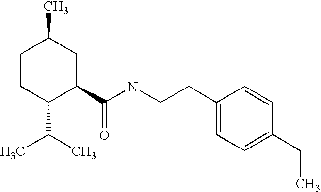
C1CC(C(C)C)C(C(NCCC2=CC=C(CC)C=C2)=O)CC1C
